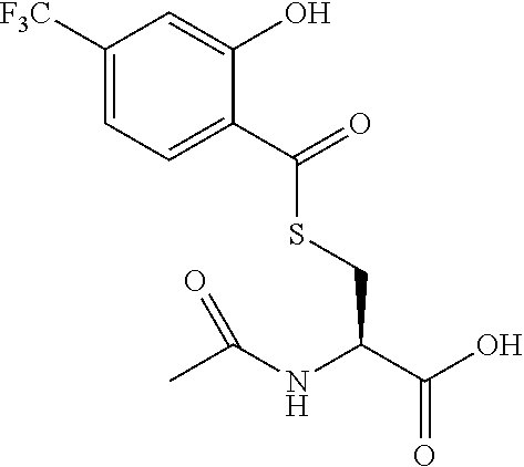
C1([F3C])=CC=C(C(SCC(C(O)=O)NC(C)=O)=O)C(O)=C1
